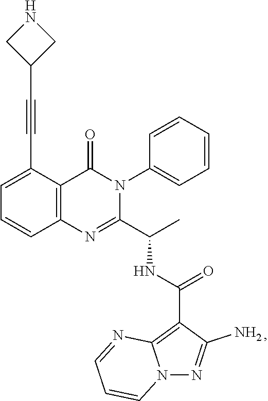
C1=C(C#CC2CNC2)C2=C(C=C1)N=C(C(C)NC(=O)C1=C3N(N=C1N)C=CC=N3)N(C1=CC=CC=C1)C2=O
